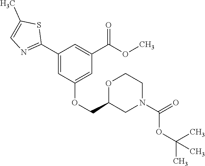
C1(C2=NC=C(C)S2)=CC(OCC2CN(C(=O)OC(C)(C)C)CCO2)=CC(C(OC)=O)=C1
